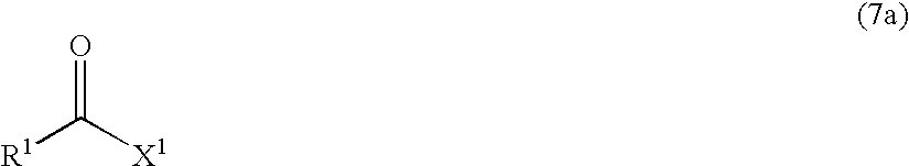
O=C([X1])[R1]
